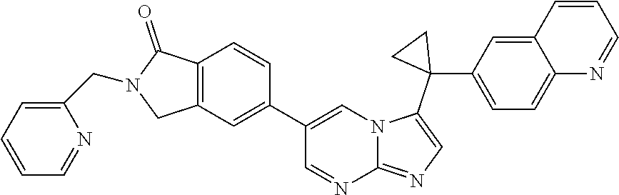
C12=C(C=C(C3=CN4C(=NC=C4C4(C5=CC=C6C(=C5)C=CC=N6)CC4)N=C3)C=C1)CN(CC1=CC=CC=N1)C2=O
